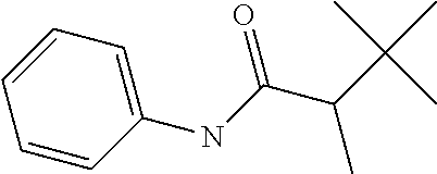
C1=CC(NC(C(C(C)(C)C)C)=O)=CC=C1
